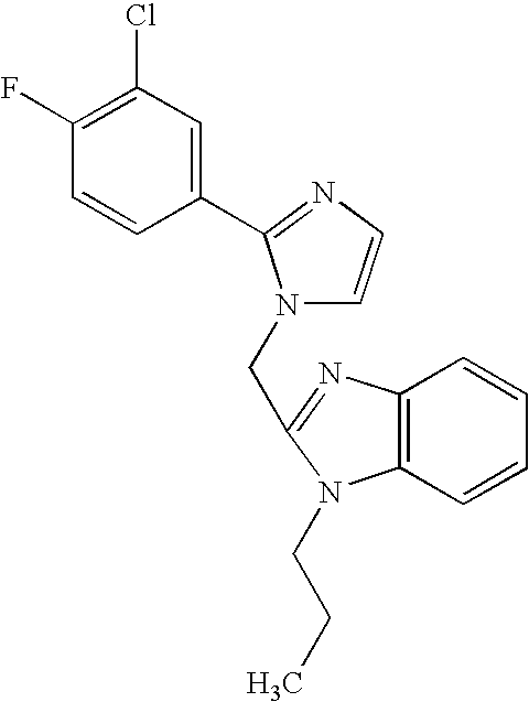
C1(Cl)=C(F)C=CC(C2=NC=CN2CC2=NC3=C(C=CC=C3)N2CCC)=C1
